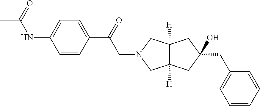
C12([H])C([H])(CN(CC(C3=CC=C(NC(=O)C)C=C3)=O)C1)CC(CC1=CC=CC=C1)(O)C2
